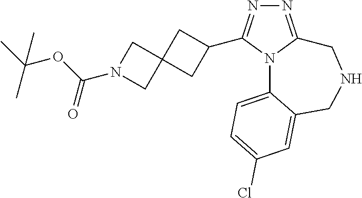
N1=C2N(C(C3CC4(C3)CN(C(OC(C)(C)C)=O)C4)=N1)C1=CC=C(Cl)C=C1CNC2
